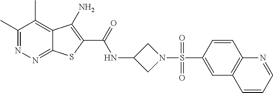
C1(C)=NN=C2C(=C1C)C(N)=C(C(=O)NC1CN(S(C3=CC4=C(C=C3)N=CC=C4)(=O)=O)C1)S2
